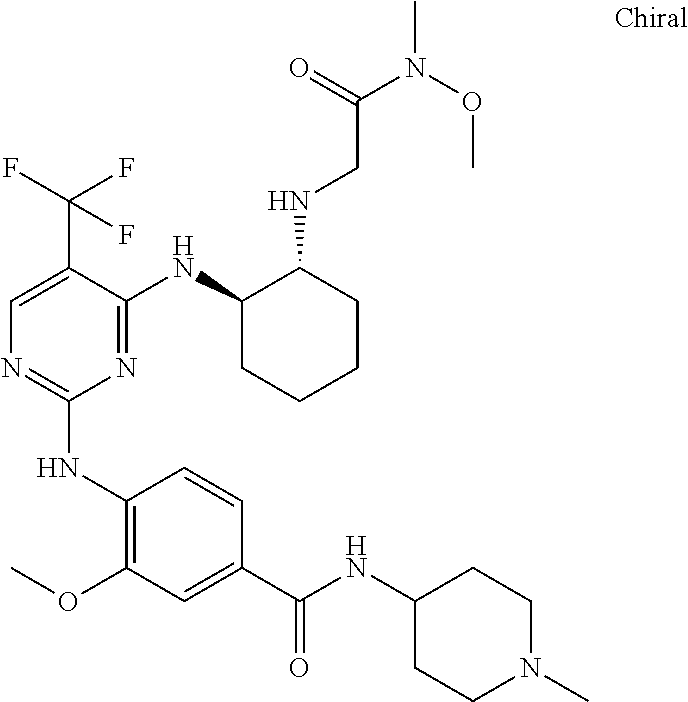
C1(NC2=C(OC)C=C(C(NC3CCN(C)CC3)=O)C=C2)=NC=C(C(F)(F)F)C(NC2CCCCC2NCC(N(C)OC)=O)=N1
